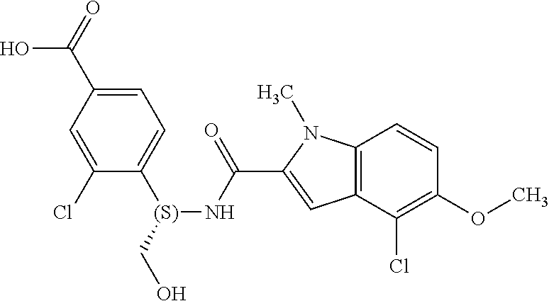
C1=C(C(=O)O)C=C(Cl)C([(S)](CO)NC(C2=CC3=C(N2C)C=CC(OC)=C3Cl)=O)=C1
